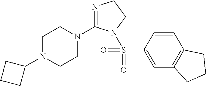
C1N(C2CCC2)CCN(C2=NCCN2S(C2=CC3=C(C=C2)CCC3)(=O)=O)C1
